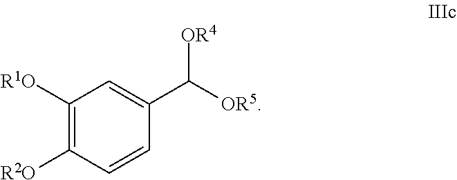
C1([R1O])=C([R2O])C=CC(C([OR5])[OR4])=C1
